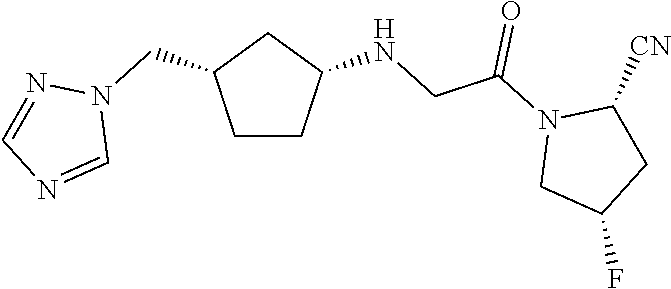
C1CC(NCC(=O)N2CC(F)CC2[CN])CC1CN1N=CN=C1
